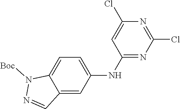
C1=C(Cl)N=C(Cl)N=C1NC1=CC=C2C(=C1)C=NN2[Boc]
